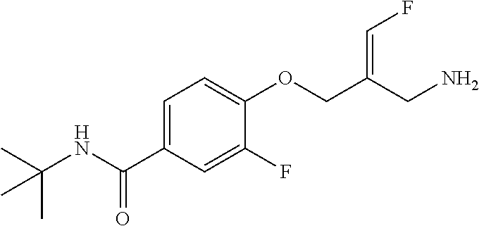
C1=C(C(NC(C)(C)C)=O)C=C(F)C(OCC(CN)=CF)=C1
